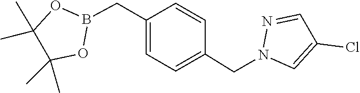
C1(Cl)=CN(CC2=CC=C(CB3OC(C)(C)C(C)(C)O3)C=C2)N=C1
